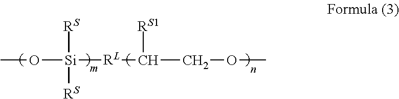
CO[Si]([RL]C(COC)[RS1])([RS])[RS]
